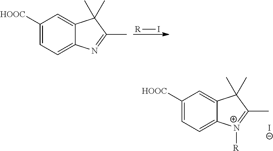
C1([HOOC])=CC=C2C(=C1)C(C)(C)C(C)=[N+]2[R].[I-].C1([HOOC])=CC=C2C(=C1)C(C)(C)C(C)=N2.[R]I
